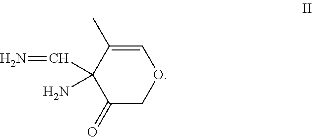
C1=C(C)C(C=N)(N)C(=O)CO1
